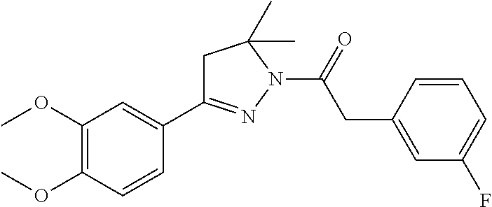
C1C(C2=CC(OC)=C(OC)C=C2)=NN(C(=O)CC2=CC(F)=CC=C2)C1(C)C
